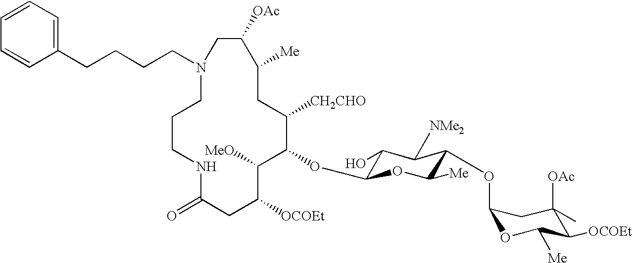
N1(CCCCC2=CC=CC=C2)CCCNC(=O)CC([OCOEt])C([MeO])C(OC2C(O)C([NMe2])C(OC3OC([Me])C([OCOEt])C([OAc])(C)C3)C([Me])O2)C([CH2CHO])CC([Me])C([OAc])C1
